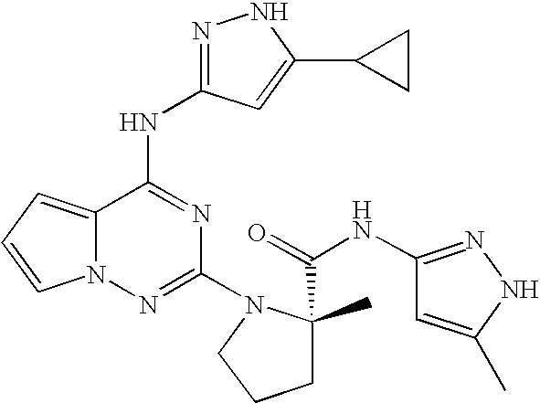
C1(N2CCCC2(C(=O)NC2=NNC(C)=C2)C)=NN2C(=CC=C2)C(NC2=NNC(C3CC3)=C2)=N1
